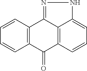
C12=C(C(=O)C3=C4C1=NNC4=CC=C3)C=CC=C2
